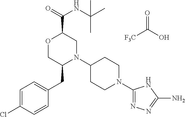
[F3C]C(O)=O.C1=C(Cl)C=CC(CC2N(C3CCN(C4=NN=C(N)N4)CC3)CC(C(=O)NC(C)(C)C)OC2)=C1
